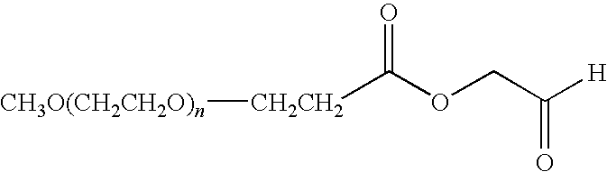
[CH2CH2](C(OCC([H])=O)=O)[CH3O(CH2CH2O)n]
